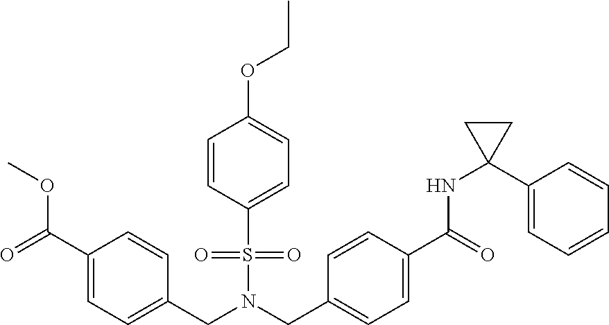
COC(=O)C1=CC=C(CN(S(=O)(=O)C2=CC=C(OCC)C=C2)CC2=CC=C(C(=O)NC3(C4=CC=CC=C4)CC3)C=C2)C=C1
